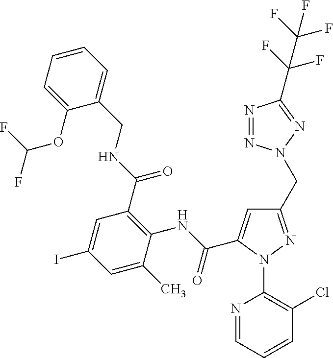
C1(OC(F)F)=CC=CC=C1CNC(C1=C(NC(=O)C2=CC(CN3N=NC(C(F)(F)C(F)(F)F)=N3)=NN2C2=C(Cl)C=CC=N2)C(C)=CC(I)=C1)=O
